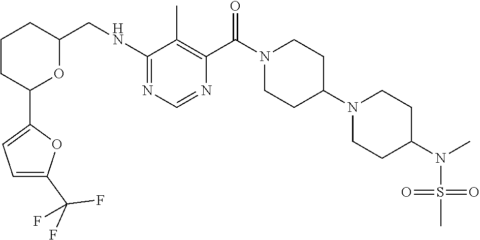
N(C1=NC=NC(C(=O)N2CCC(N3CCC(N(C)S(C)(=O)=O)CC3)CC2)=C1C)CC1CCCC(C2=CC=C(C(F)(F)F)O2)O1
